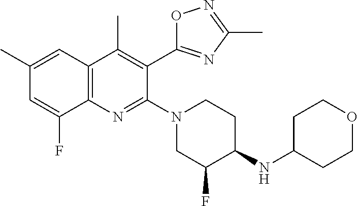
C1(C)=CC2=C(N=C(N3CCC(NC4CCOCC4)C(F)C3)C(C3=NC(C)=NO3)=C2C)C(F)=C1
